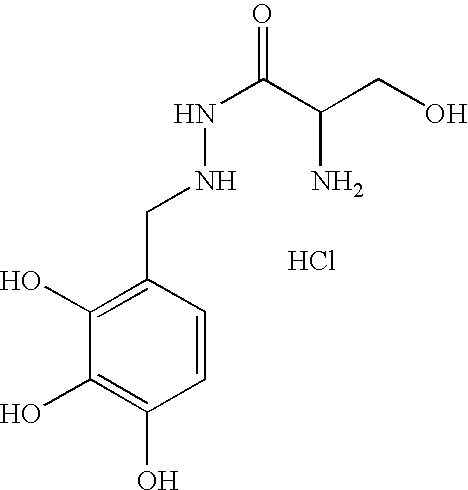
C1=CC(CNNC(=O)C(CO)N)=C(O)C(O)=C1O.Cl
